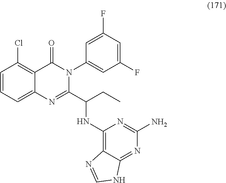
C1=CC=C2C(=C1Cl)C(=O)N(C1=CC(F)=CC(F)=C1)C(C(CC)NC1=C3C(=NC(N)=N1)NC=N3)=N2
